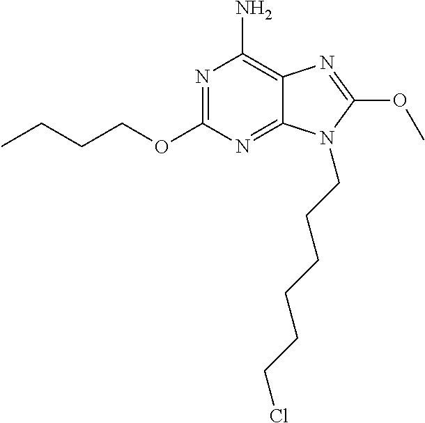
N1=C(OCCCC)N=C2C(=C1N)N=C(OC)N2CCCCCCCl
